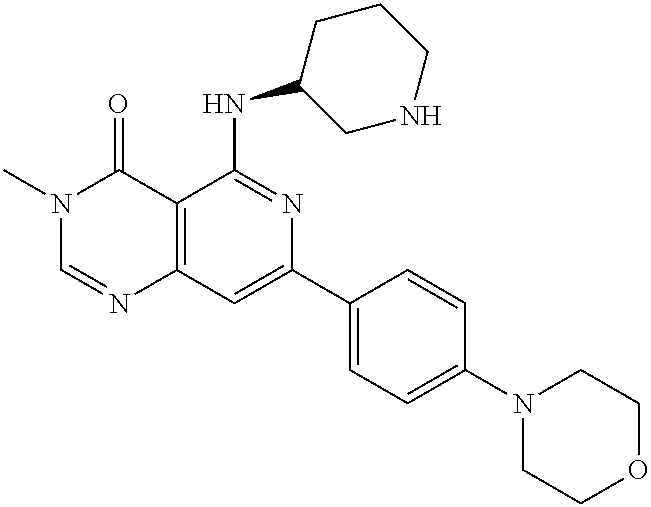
C12=C(C=C(C3=CC=C(N4CCOCC4)C=C3)N=C1NC1CNCCC1)N=CN(C)C2=O
